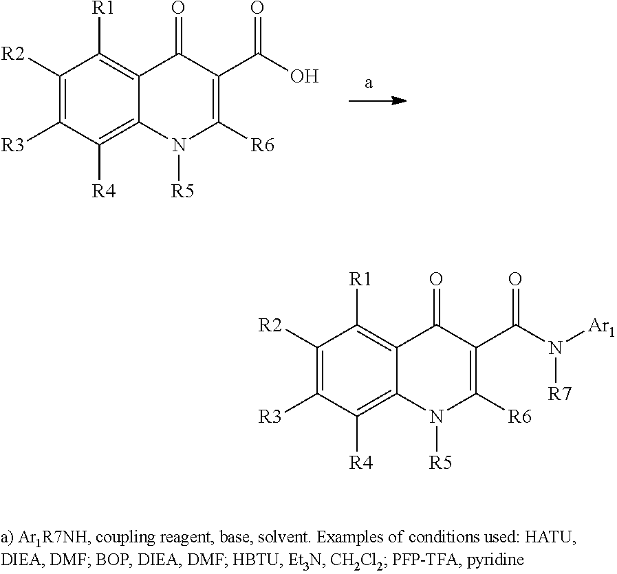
C1([R2])=C([R3])C([R4])=C2C(=C1[R1])C(=O)C(C(O)=O)=C([R6])N2[R5].C1([R2])=C([R3])C([R4])=C2C(=C1[R1])C(=O)C(C(N([Ar1])[R7])=O)=C([R6])N2[R5]
